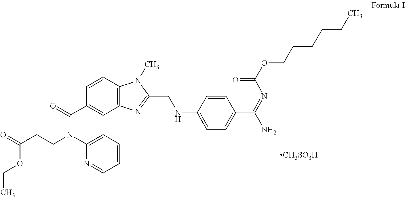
C12=C(C=CC(C(=O)N(C3=CC=CC=N3)CCC(OCC)=O)=C1)N(C)C(CNC1=CC=C(C(=NC(OCCCCCC)=O)N)C=C1)=N2.[CH3SO3H]
